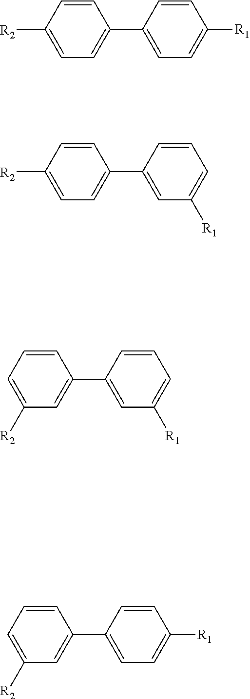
C1([R2])=CC=C(C2=CC=C([R1])C=C2)C=C1.C1([R2])=CC=C(C2=CC([R1])=CC=C2)C=C1.C1=C([R2])C=C(C2=CC([R1])=CC=C2)C=C1.C1=C([R2])C=C(C2=CC=C([R1])C=C2)C=C1
